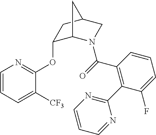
C1(OC2=NC=CC=C2[CF3])C2N(C(=O)C3=C(C4=NC=CC=N4)C(F)=CC=C3)CC(C1)C2
